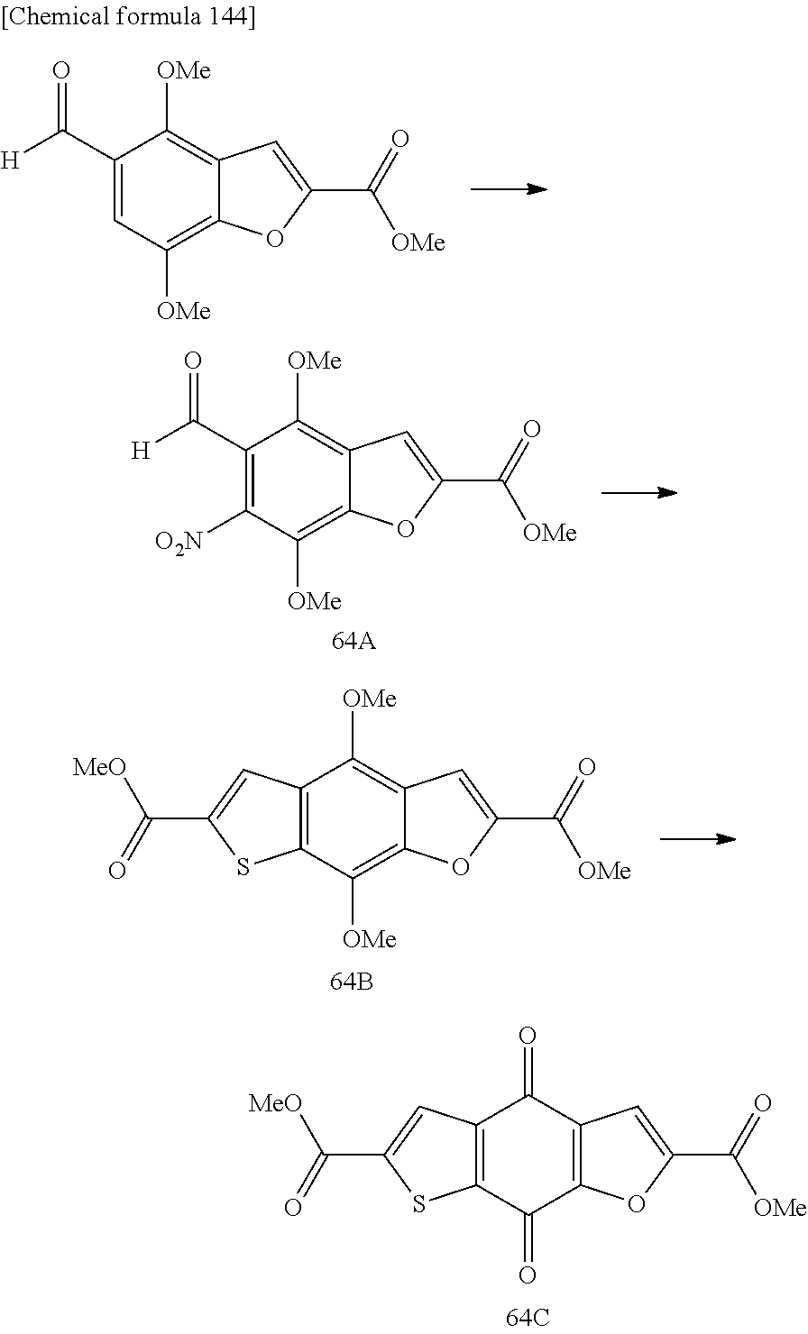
C12=C(C(=O)C3=C(C1=O)C=C(C(=O)[OMe])O3)SC(C(=O)[MeO])=C2.[H]C(C1=C([O2N])C([OMe])=C2C(=C1[OMe])C=C(C(=O)[OMe])O2)=O.C12=C(C([OMe])=C3C(=C1[OMe])C=C(C(=O)[OMe])O3)SC(C(=O)[MeO])=C2.[H]C(C1=CC([OMe])=C2C(=C1[OMe])C=C(C(=O)[OMe])O2)=O
